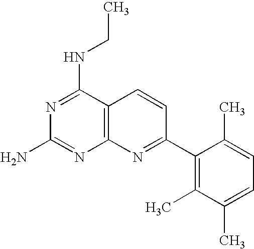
N1=C(NCC)C2=C(N=C1N)N=C(C1=C(C)C(C)=CC=C1C)C=C2
